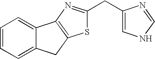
C1(CC2=NC3=C(S2)CC2=CC=CC=C32)=CNC=N1
